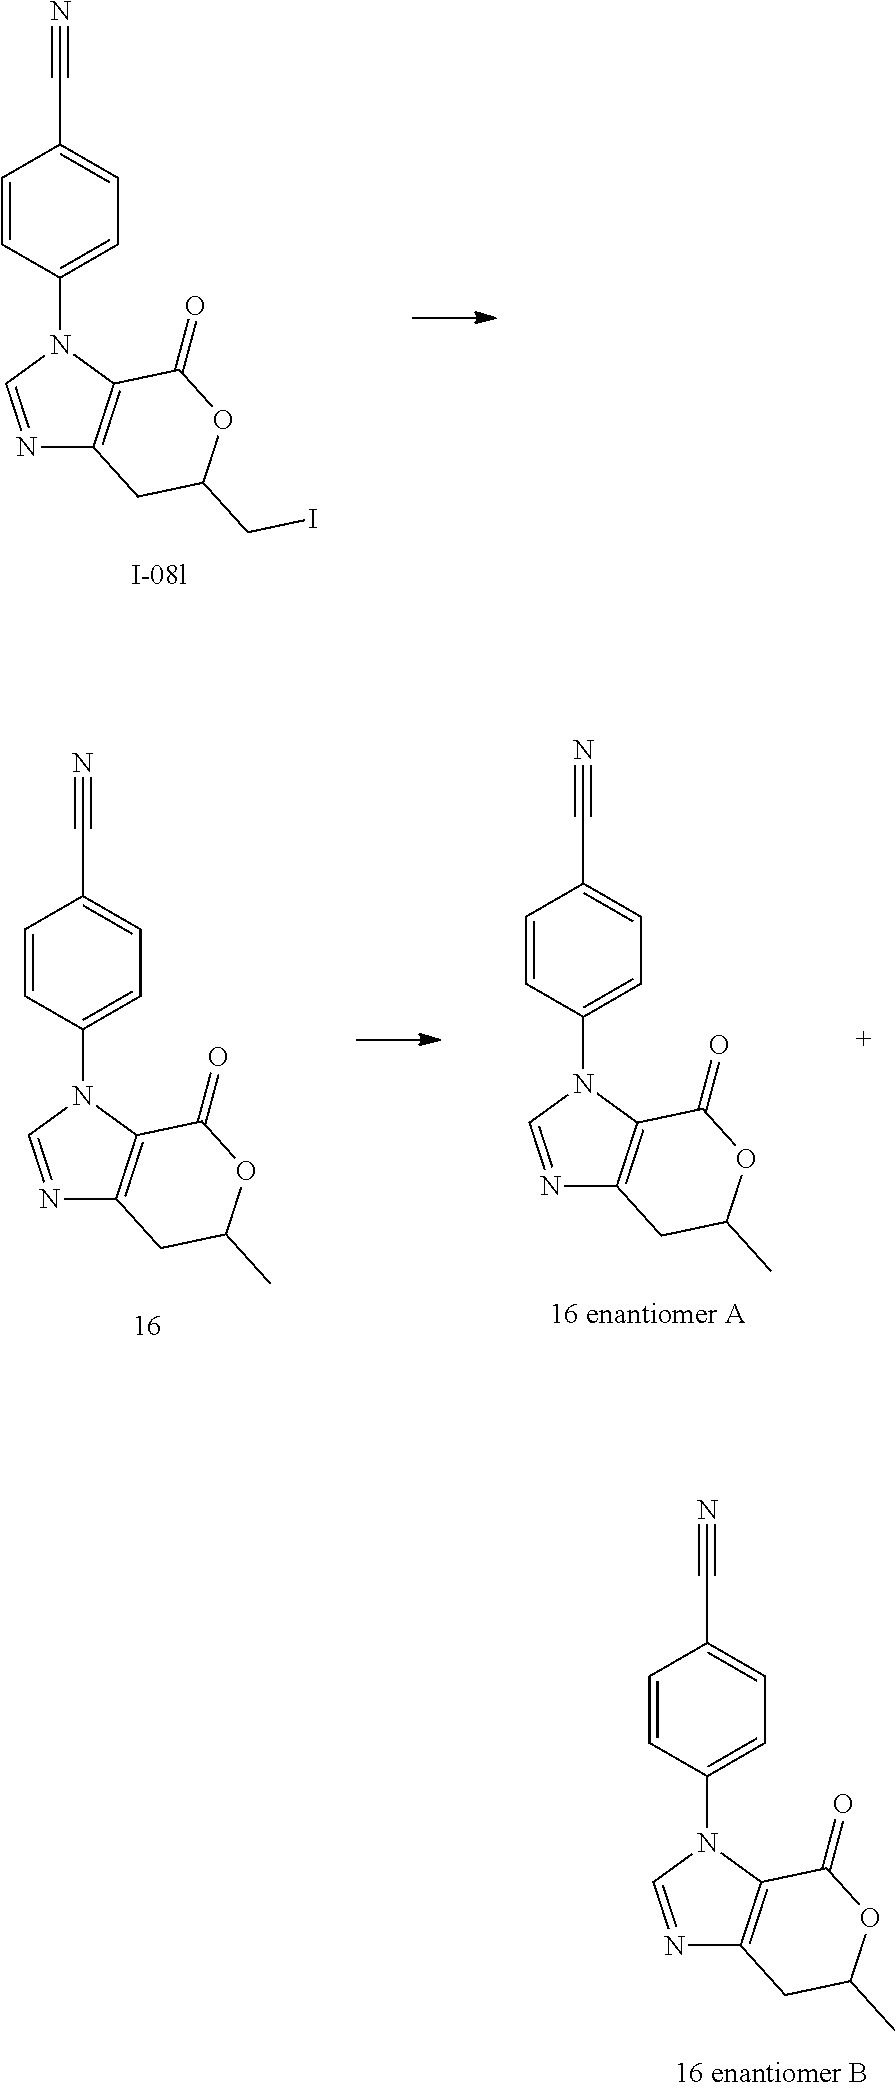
C1=CC(N2C3=C(N=C2)CC(CI)OC3=O)=CC=C1C#N.C1=CC(N2C3=C(N=C2)CC(C)OC3=O)=CC=C1C#N.C1=CC(N2C3=C(N=C2)CC(C)OC3=O)=CC=C1C#N.C1=CC(N2C3=C(N=C2)CC(C)OC3=O)=CC=C1C#N
